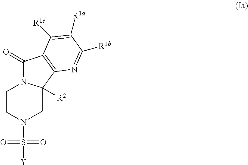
C1(=O)N2C([R2])(C3=C1C([R1e])=C([R1d])C([R1b])=N3)CN(S([Y])(=O)=O)CC2
